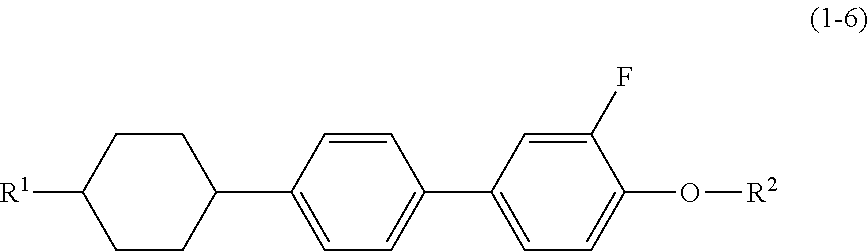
C1CC([R1])CCC1C1=CC=C(C2=CC=C(O[R2])C(F)=C2)C=C1
